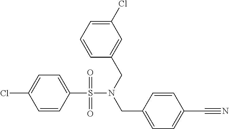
C1=CC(S(=O)(=O)N(CC2=CC(Cl)=CC=C2)CC2=CC=C(C#N)C=C2)=CC=C1Cl
